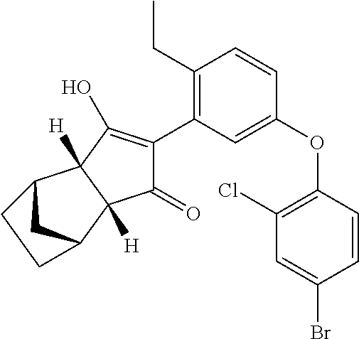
C1(CC)=C(C2=C(O)C3([H])C([H])(C2=O)C2CC3CC2)C=C(OC2=C(Cl)C=C(Br)C=C2)C=C1
